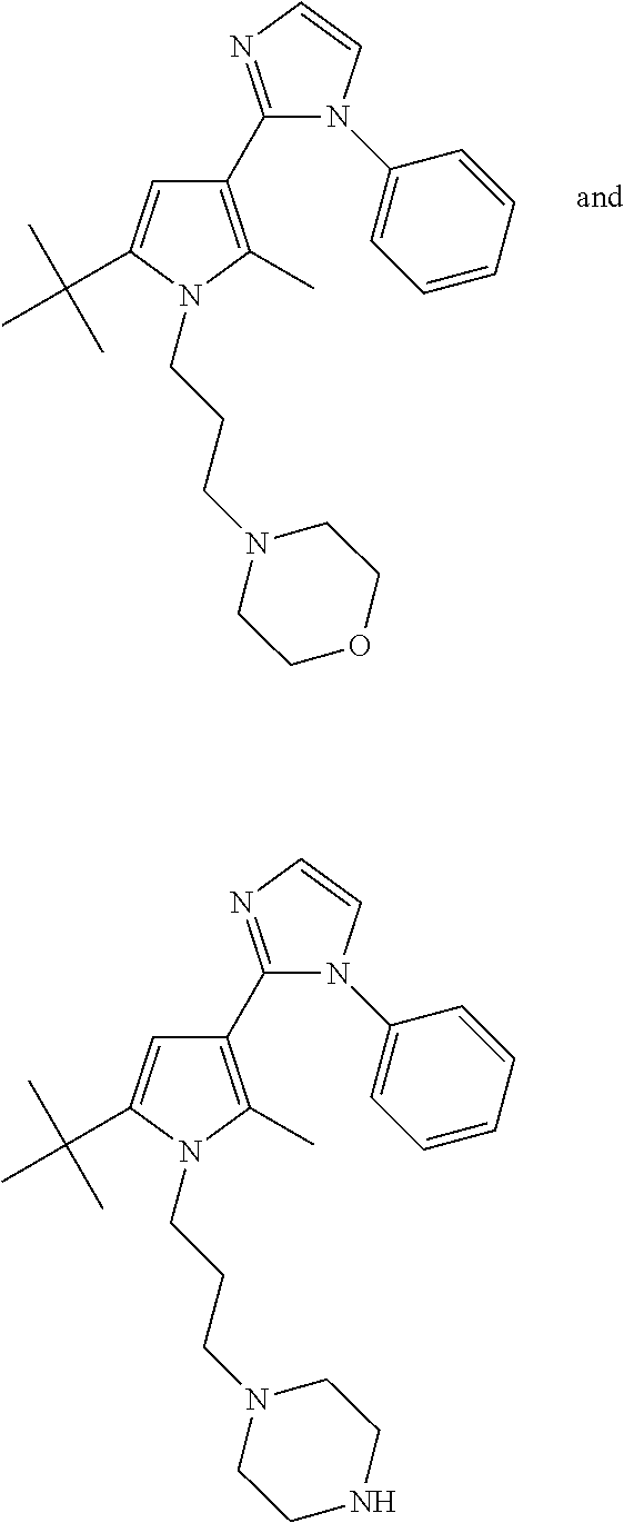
C1(C2=NC=CN2C2=CC=CC=C2)=C(C)N(CCCN2CCOCC2)C(C(C)(C)C)=C1.C1(C2=NC=CN2C2=CC=CC=C2)=C(C)N(CCCN2CCNCC2)C(C(C)(C)C)=C1
